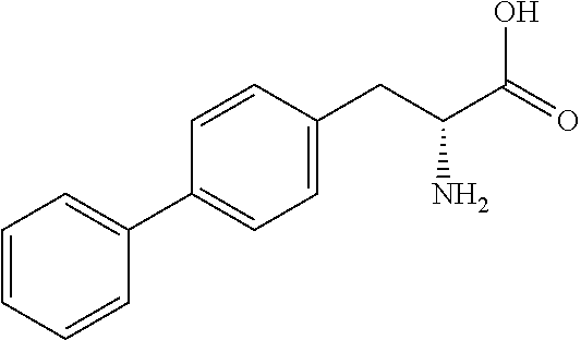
C1(CC(C(O)=O)N)=CC=C(C2=CC=CC=C2)C=C1
